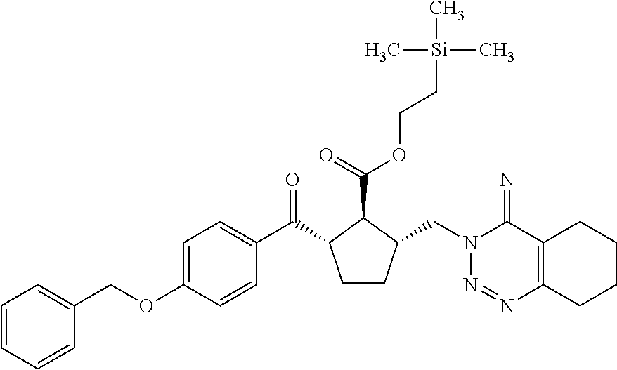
C1=CC=CC(COC2=CC=C(C(=O)C3CCC(CN4N=NC5=C(C4=N)CCCC5)C3C(=O)OCC[Si](C)(C)C)C=C2)=C1
